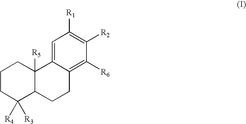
C1CC([R4])([R3])C2C([R5])(C1)C1=CC([R1])=C([R2])C([R6])=C1CC2
